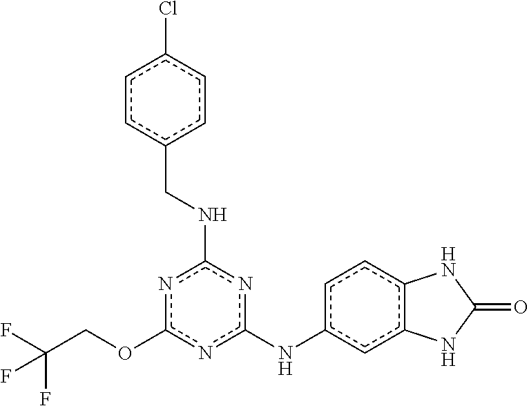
FC(COc1nc(Nc2ccc3c(c2)NC(=O)N3)nc(NCc2ccc(Cl)cc2)n1)(F)F
